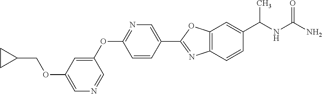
O(C1=CN=CC(OC2=NC=C(C3=NC4=C(O3)C=C(C(NC(N)=O)C)C=C4)C=C2)=C1)CC1CC1
